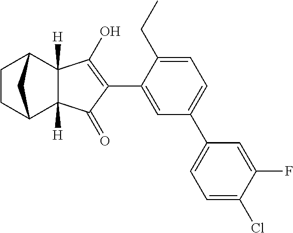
C1=C(C2=C(O)C3([H])C([H])(C2=O)C2CCC3C2)C(CC)=CC=C1C1=CC=C(Cl)C(F)=C1
